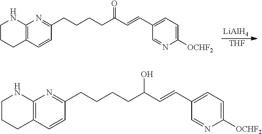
C12=C(C=CC(CCCCC(C=CC3=CC=C([OCHF2])N=C3)=O)=N1)CCCN2.[LiAlH4].[THF].C12=C(C=CC(CCCCC(C=CC3=CC=C([OCHF2])N=C3)O)=N1)CCCN2
